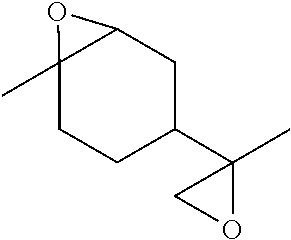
C1(C2(C)CO2)CCC2(C)OC2C1
